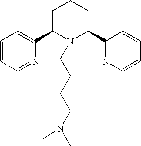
C1=CC=NC(C2N(CCCCN(C)C)C(C3=NC=CC=C3C)CCC2)=C1C
